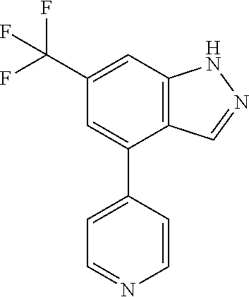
C12=C(C=C(C(F)(F)F)C=C1C1=CC=NC=C1)NN=C2
